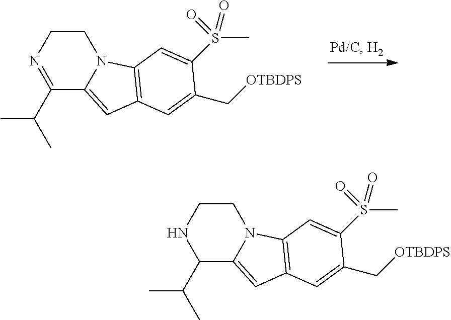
C1(C(C)C)=NCCN2C1=CC1=C2C=C(S(=O)(=O)C)C(C[OTBDPS])=C1.C1(C(C)C)C2=CC3=C(N2CCN1)C=C(S(=O)(=O)C)C(C[OTBDPS])=C3
